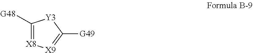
C1([G48])=[X8][X9]=C([G49])[Y3]1
